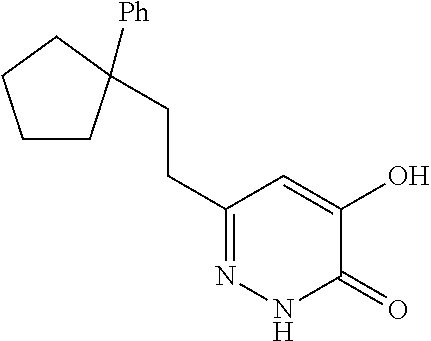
C(C1=NNC(=O)C(O)=C1)CC1([Ph])CCCC1
